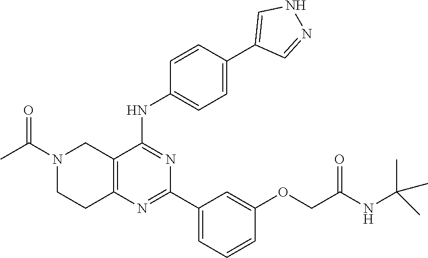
C12=C(N=C(C3=CC=CC(OCC(NC(C)(C)C)=O)=C3)N=C1NC1=CC=C(C3=CNN=C3)C=C1)CCN(C(C)=O)C2
